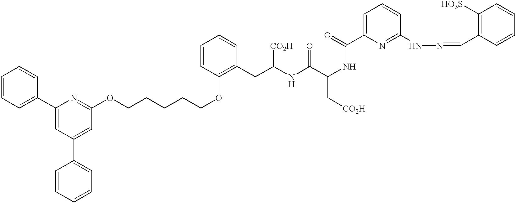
C1=CC=C(C2=CC(C3=CC=CC=C3)=CC(OCCCCCOC3=C(CC(NC(C(NC(C4=CC=CC(NN=CC5=C([HO3S])C=CC=C5)=N4)=O)C[CO2H])=O)[CO2H])C=CC=C3)=N2)C=C1
